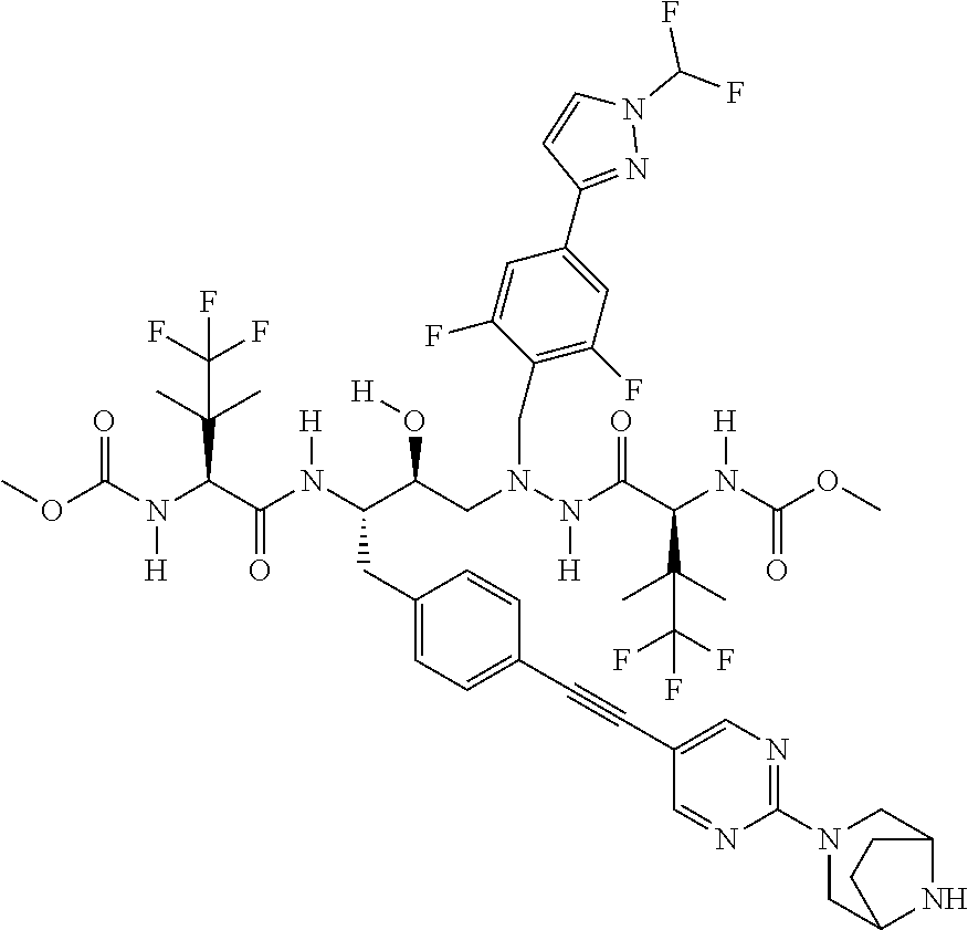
COC(N(C(C(N(C(C(CN(N(C(C(N(C(OC)=O)[H])C(C)(C)C(F)(F)F)=O)[H])CC1=C(F)C=C(C2=NN(C(F)F)C=C2)C=C1F)O[H])CC1=CC=C(C#CC2=CN=C(N3CC4NC(C3)CC4)N=C2)C=C1)[H])=O)C(C)(C)C(F)(F)F)[H])=O
